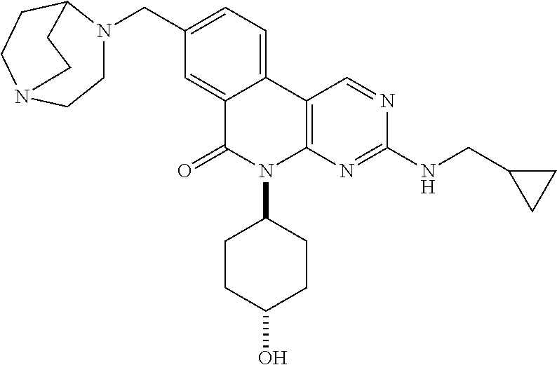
C(C1=CC=C2C(=C1)C(=O)N(C1CCC(O)CC1)C1=C2C=NC(NCC2CC2)=N1)N1CCN2CCC1CC2
